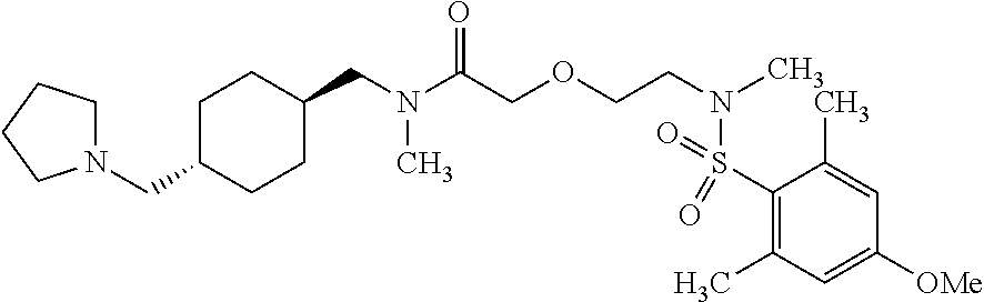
C1(S(N(C)CCOCC(N(C)CC2CCC(CN3CCCC3)CC2)=O)(=O)=O)=C(C)C=C([OMe])C=C1C
